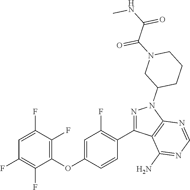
C1(OC2=CC(F)=C(C3=NN(C4CCCN(C(C(NC)=O)=O)C4)C4=C3C(N)=NC=N4)C=C2)=C(F)C(F)=CC(F)=C1F
